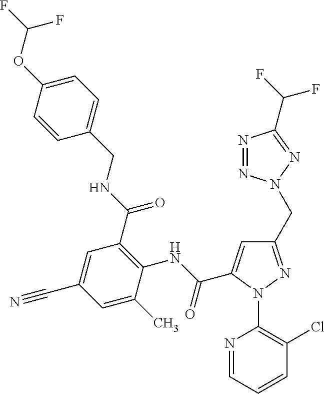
C1=CC(OC(F)F)=CC=C1CNC(C1=C(NC(=O)C2=CC(CN3N=NC(C(F)F)=N3)=NN2C2=C(Cl)C=CC=N2)C(C)=CC(C#N)=C1)=O
